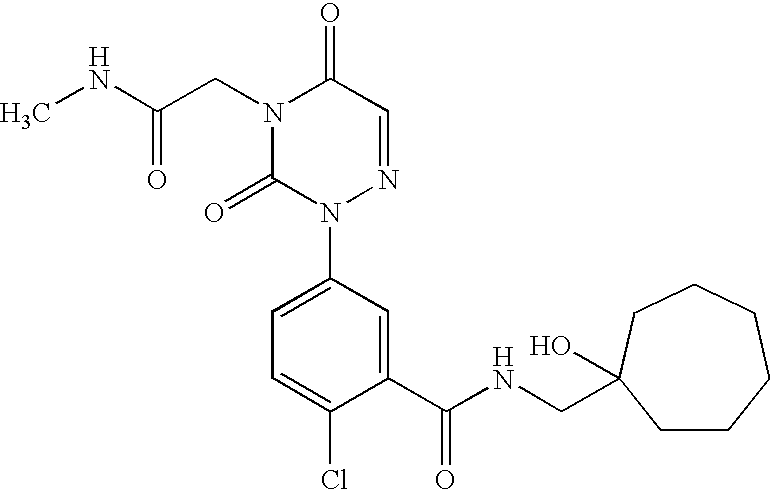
N(C(CN1C(=O)N(C2=CC=C(Cl)C(C(NCC3(O)CCCCCC3)=O)=C2)N=CC1=O)=O)C
